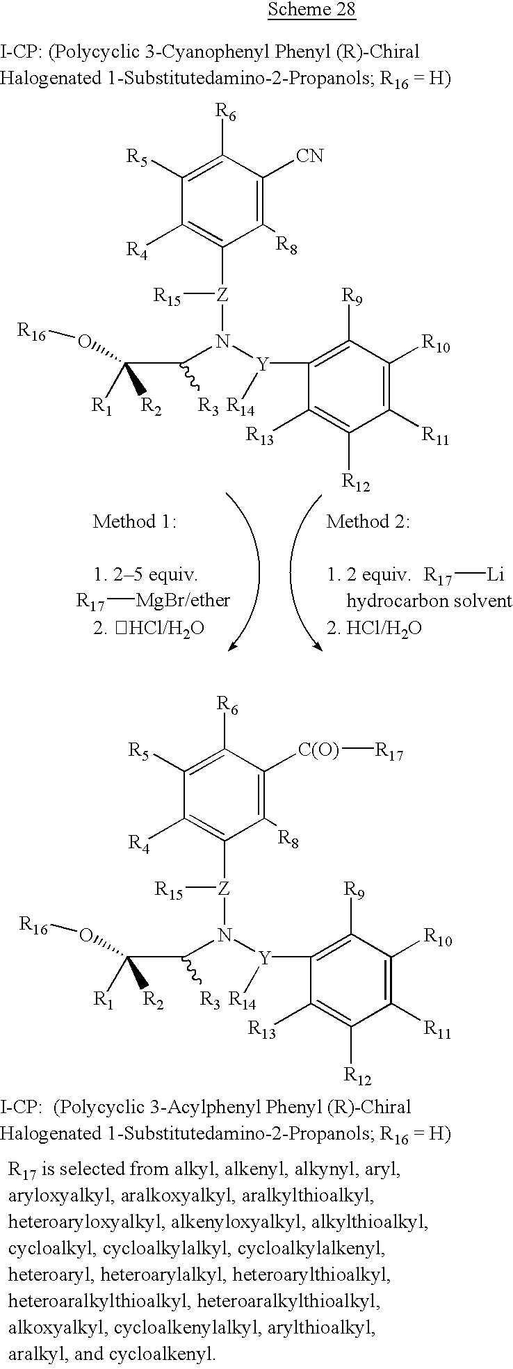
C1([R5])=C([R6])C([C(O)][R17])=C([R8])C([Z](N(C(C(O[R16])([R1])[R2])[R3])[Y]([R14])C2=C([R9])C([R10])=C([R11])C([R12])=C2[R13])[R15])=C1[R4].C1([R5])=C([R6])C([CN])=C([R8])C([Z](N(C(C(O[R16])([R1])[R2])[R3])[Y]([R14])C2=C([R9])C([R10])=C([R11])C([R12])=C2[R13])[R15])=C1[R4].[R17][Li].[R17][MgBr/ether]
